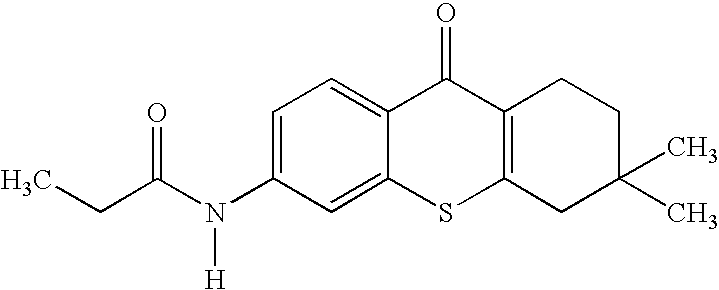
N(C1=CC=C2C(=C1)SC1=C(C2=O)CCC(C)(C)C1)(C(CC)=O)[H]
